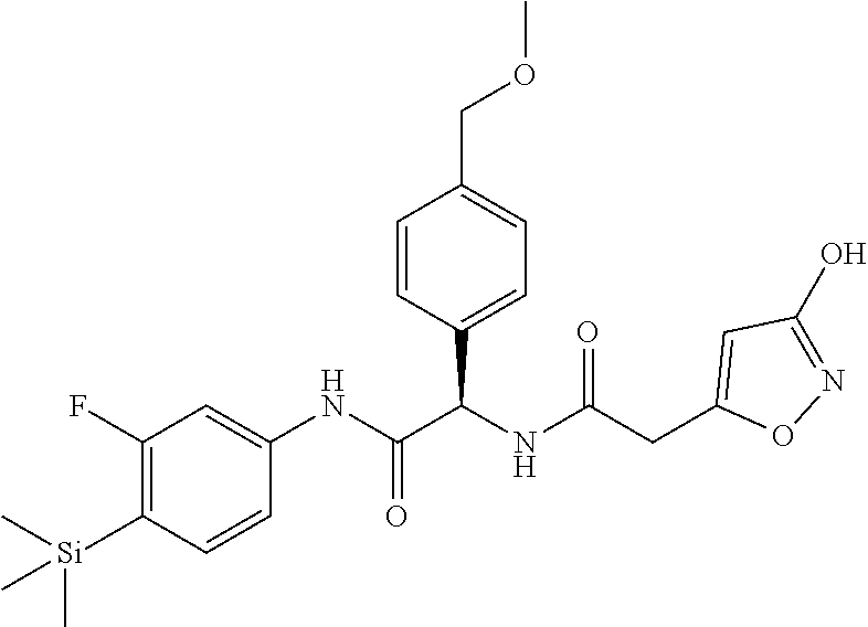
C1=CC(C(NC(CC2=CC(O)=NO2)=O)C(NC2=CC(F)=C([Si](C)(C)C)C=C2)=O)=CC=C1COC
